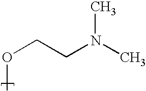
O(CCN(C)C)C
